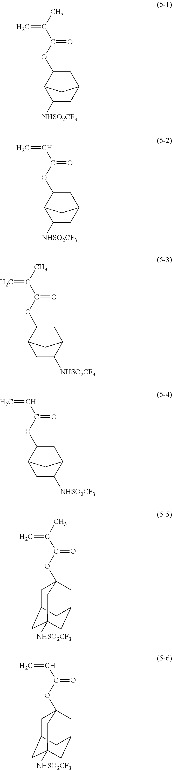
C1C(OC(C(C)=C)=O)C2C([NHSO2CF3])CC1C2.C1C(OC(C=C)=O)C2C([NHSO2CF3])CC1C2.C1C(OC(C(C)=C)=O)C2CC([NHSO2CF3])C1C2.C1C(OC(C=C)=O)C2CC([NHSO2CF3])C1C2.O(C(C(C)=C)=O)C12CC3CC([NHSO2CF3])(CC(C1)C3)C2.O(C(C=C)=O)C12CC3CC([NHSO2CF3])(CC(C1)C3)C2
